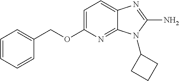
C1=C(OCC2=CC=CC=C2)N=C2C(=C1)N=C(N)N2C1CCC1
